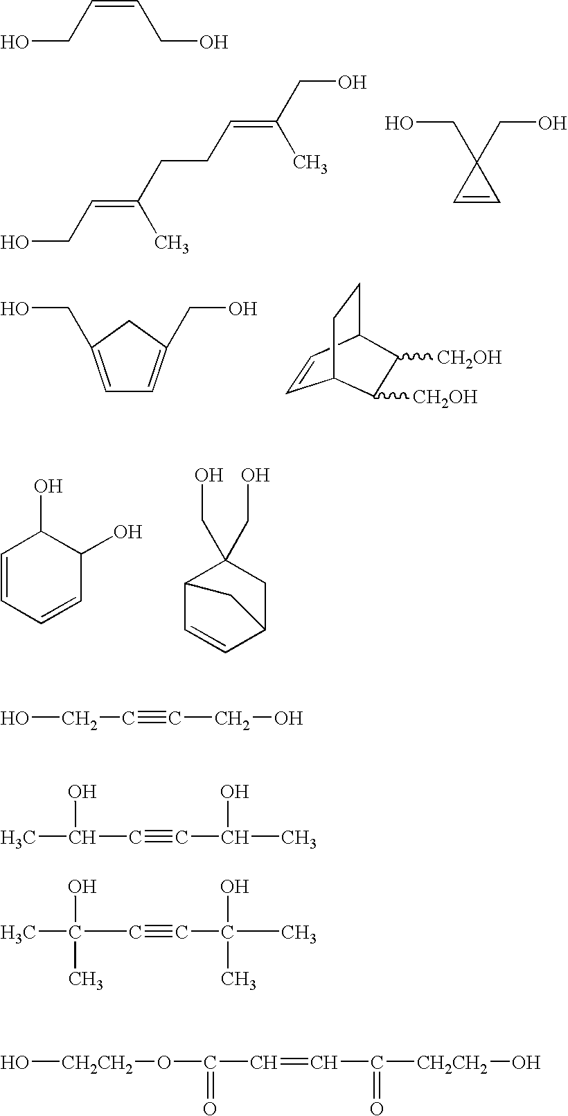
OCC=C(CCC=C(CO)C)C.C1=CC1(CO)CO.C1=CC2CCC1C([CH2OH])C2[CH2OH].C1=C(CO)CC(CO)=C1.C1=CC=CC(O)C1O.C1=CC2C(CO)(CO)CC1C2.OCC#CCO.CC(C#CC(C)O)O.OCC=CCO.CC(C#CC(C)(O)C)(O)C.O[CH2CH2]OC(=O)C=CC(=O)[CH2CH2]O
